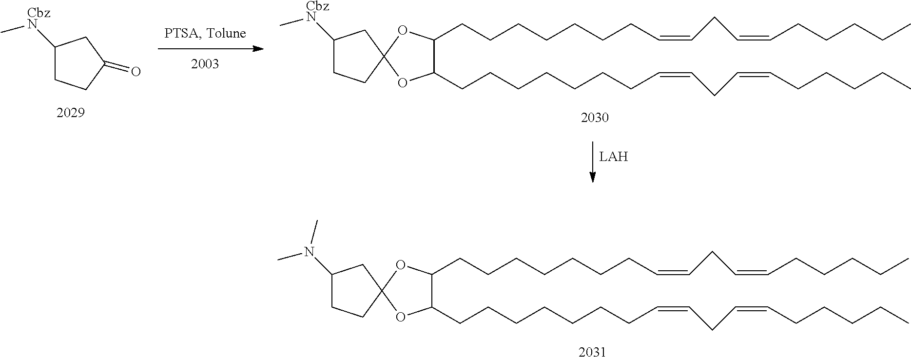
C[CbzN]C1CCC(=O)C1.C1(CCCCCCCC=CCC=CCCCCC)C(CCCCCCCC=CCC=CCCCCC)OC2(CCC([CbzN]C)C2)O1.C1(CCCCCCCC=CCC=CCCCCC)C(CCCCCCCC=CCC=CCCCCC)OC2(CCC(N(C)C)C2)O1
